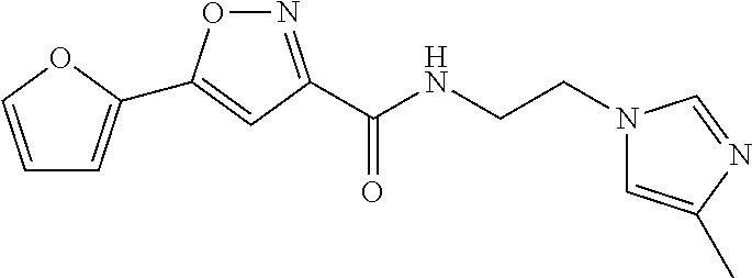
C1=COC(C2=CC(C(NCCN3C=C(C)N=C3)=O)=NO2)=C1
